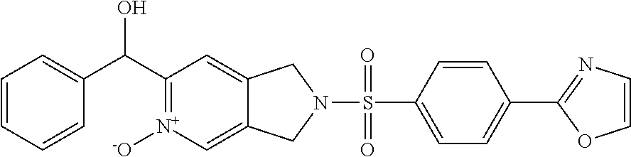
C1=C(C(C2=[N+]([-O])C=C3C(=C2)CN(S(=O)(C2=CC=C(C4=NC=CO4)C=C2)=O)C3)O)C=CC=C1
